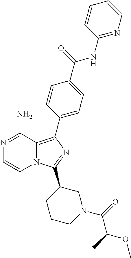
N1=C(N)C2=C(C3=CC=C(C(=O)NC4=NC=CC=C4)C=C3)N=C(C3CCCN(C(C(C)OC)=O)C3)N2C=C1
